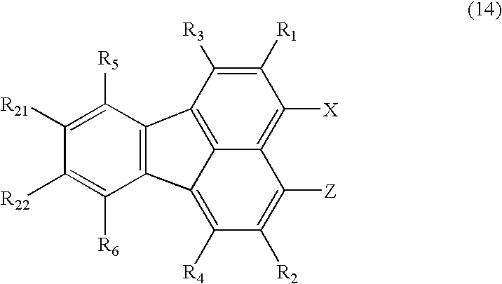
C1([R1])=C([R3])C2=C3C(=C1[X])C([Z])=C([R2])C([R4])=C3C1=C2C([R5])=C([R21])C([R22])=C1[R6]
